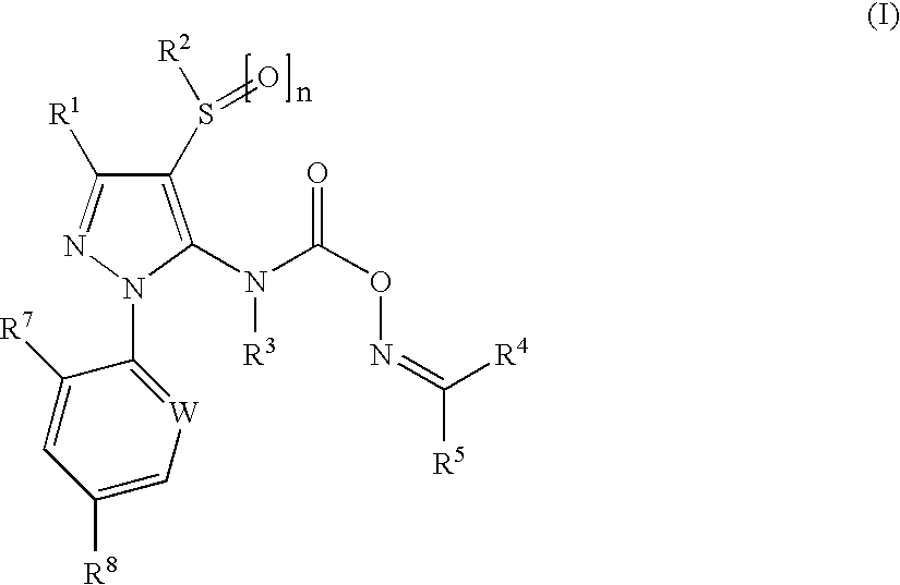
C1(S([R2])=O)=C(N(C(ON=C([R5])[R4])=O)[R3])N(C2=[W]C=C([R8])C=C2[R7])N=C1[R1]
